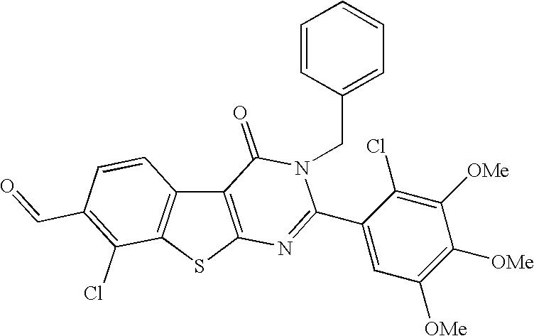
C12=C(SC3=C1C=CC(C=O)=C3Cl)N=C(C1=CC([OMe])=C([OMe])C([OMe])=C1Cl)N(CC1=CC=CC=C1)C2=O
